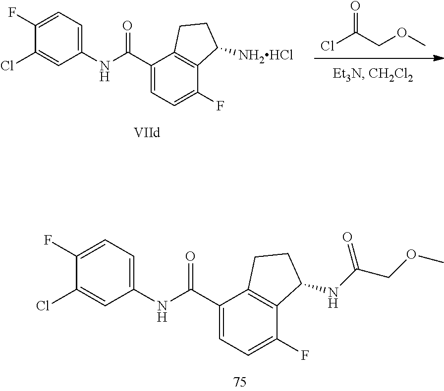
C1(Cl)=CC(NC(C2=CC=C(F)C3=C2CCC3NC(=O)COC)=O)=CC=C1F.ClC(=O)COC.C1(Cl)=CC(NC(C2=CC=C(F)C3=C2CCC3[NH2HCl])=O)=CC=C1F
